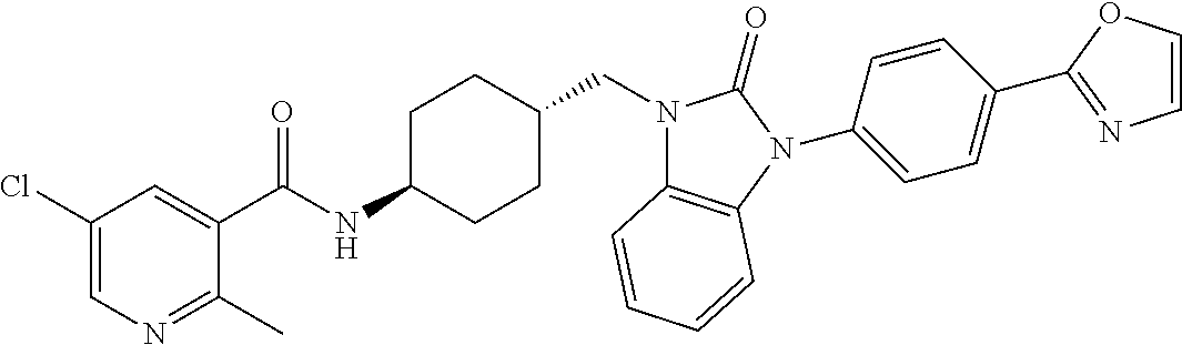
C1(Cl)=CN=C(C)C(C(NC2CCC(CN3C4=C(N(C5=CC=C(C6=NC=CO6)C=C5)C3=O)C=CC=C4)CC2)=O)=C1
